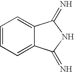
C1=CC=C2C(=C1)C(=N)NC2=N
